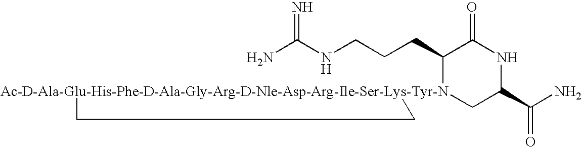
NC(NCCCC1[Ac-D-Ala-Glu-His-Phe-D-Ala-Gly-Arg-D-Nle-Asp-Arg-Ile-Ser-Lys-Tyr-N]2(CC(C(N)=O)NC1=O)CC2)=N
